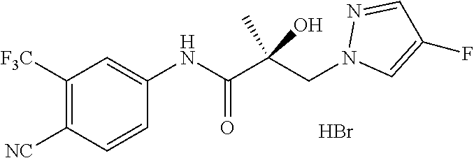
C1([F3C])=C([NC])C=CC(NC(=O)C(CN2C=C(F)C=N2)(C)O)=C1.Br
